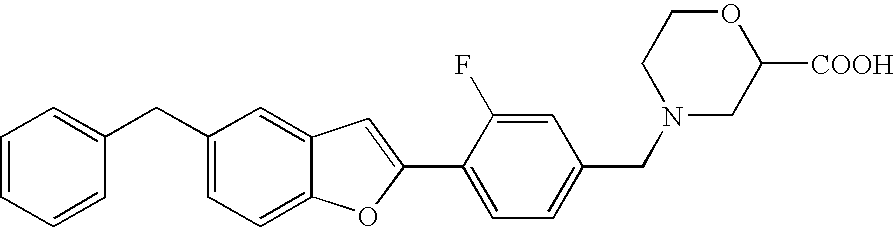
C1(C2=CC3=CC(CC4=CC=CC=C4)=CC=C3O2)=CC=C(CN2CC([COOH])OCC2)C=C1F
